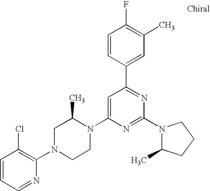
C1=CC=NC(N2CCN(C3=CC(C4=CC(C)=C(F)C=C4)=NC(N4C(C)CCC4)=N3)C(C)C2)=C1Cl
